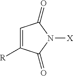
C1=C([R])C(=O)N([X])C1=O
